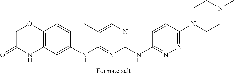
C1(NC2=NN=C(N3CCN(C)CC3)C=C2)=NC=C(C)C(NC2=CC3=C(C=C2)OCC(=O)N3)=N1
